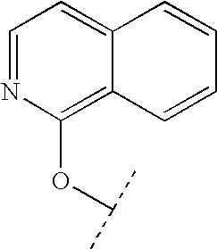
O(C1=C2C(=CC=N1)C=CC=C2)C(C)C
